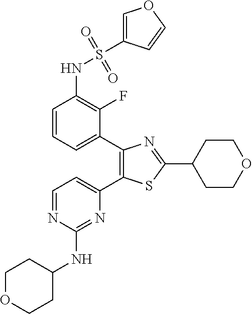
C1=CC=C(C2=C(C3=CC=NC(NC4CCOCC4)=N3)SC(C3CCOCC3)=N2)C(F)=C1NS(=O)(=O)C1=COC=C1
